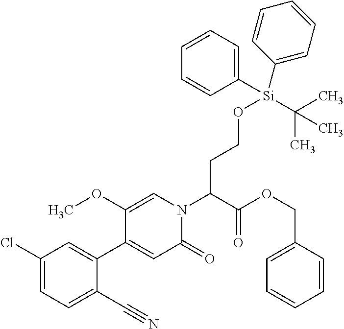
C1=C(C2=CC(Cl)=CC=C2C#N)C(OC)=CN(C(C(OCC2=CC=CC=C2)=O)CCO[Si](C(C)(C)C)(C2=CC=CC=C2)C2=CC=CC=C2)C1=O
